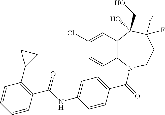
C12=C(N(C(=O)C3=CC=C(NC(C4=C(C5CC5)C=CC=C4)=O)C=C3)CCC(F)(F)C1(CO)O)C=CC(Cl)=C2
